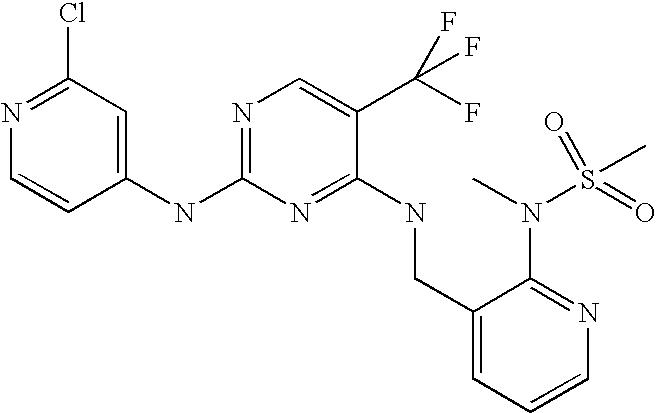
C1(CNC2=NC(NC3=CC(Cl)=NC=C3)=NC=C2C(F)(F)F)=CC=CN=C1N(C)S(C)(=O)=O
